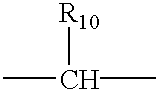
[R10]C(C)C
